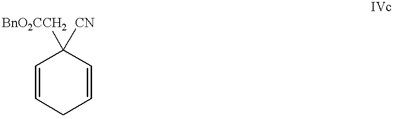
C1([BnO2CCH2])([CN])C=CCC=C1
